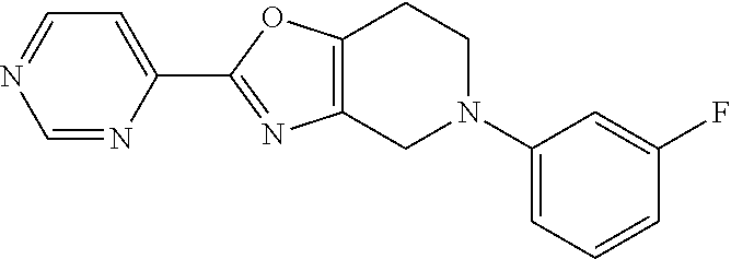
C1=NC(C2=NC3=C(O2)CCN(C2=CC=CC(F)=C2)C3)=CC=N1
